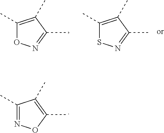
C1(C)=NOC(C)=C1C.C1(C)=C(C)C(C)=NO1.C1(C)=C(C)C(C)=NS1
